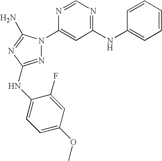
N1=C(NC2=CC=C(OC)C=C2F)N=C(N)N1C1=CC(NC2=CC=CC=C2)=NC=N1
